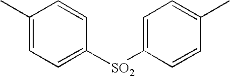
C1(C)=CC=C([SO2]C2=CC=C(C)C=C2)C=C1
